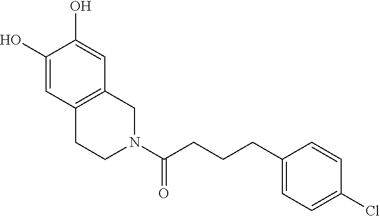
N1(C(CCCC2=CC=C(Cl)C=C2)=O)CC2=C(CC1)C=C(O)C(O)=C2
